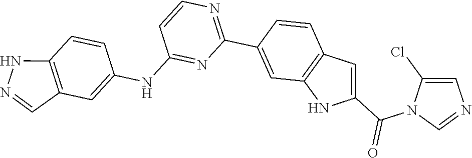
C1(C2=CC3=C(C=C(C(N4C(Cl)=CN=C4)=O)N3)C=C2)=NC=CC(NC2=CC3=C(NN=C3)C=C2)=N1
